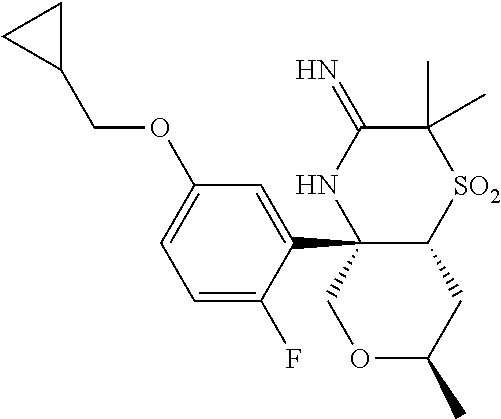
C12(C3=CC(OCC4CC4)=CC=C3F)C(CC(C)OC1)[SO2]C(C)(C)C(=N)N2
